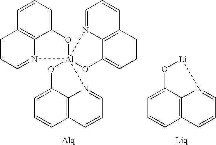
C12=CC=CC3=C1N(=CC=C3)[Al]13(O2)(OC2=CC=CC4=C2N1=CC=C4)OC1=CC=CC2=C1N3=CC=C2.[Li]1OC2=CC=CC3=C2N1=CC=C3
